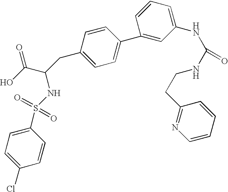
C1=C(Cl)C=CC(S(NC(C(O)=O)CC2=CC=C(C3=CC(NC(NCCC4=NC=CC=C4)=O)=CC=C3)C=C2)(=O)=O)=C1
